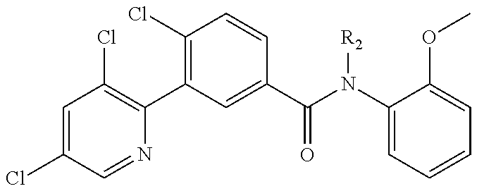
C1=C(Cl)C=NC(C2=C(Cl)C=CC(C(=O)N([R2])C3=CC=CC=C3OC)=C2)=C1Cl
